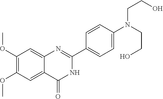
C1(OC)=C(OC)C=C2C(=C1)N=C(C1=CC=C(N(CCO)CCO)C=C1)NC2=O
